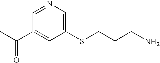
CC(C1=CC(SCCCN)=CN=C1)=O
